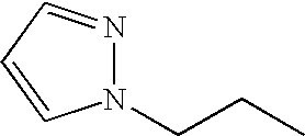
N1(CCC)N=CC=C1
